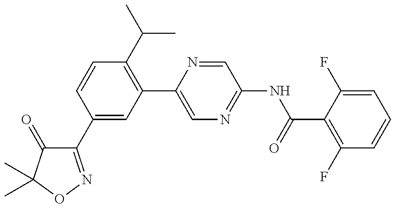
C1(C2=CC(C3=CN=C(NC(=O)C4=C(F)C=CC=C4F)C=N3)=C(C(C)C)C=C2)=NOC(C)(C)C1=O
